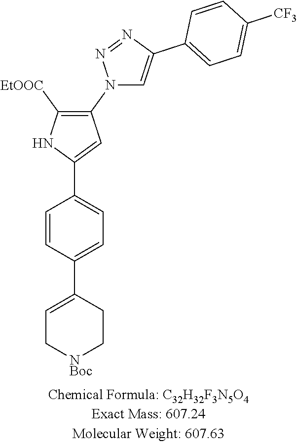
C1=CC(C2=CC[NBoc]CC2)=CC=C1C1=CC(N2C=C(C3=CC=C([CF3])C=C3)N=N2)=C([EtOOC])N1
